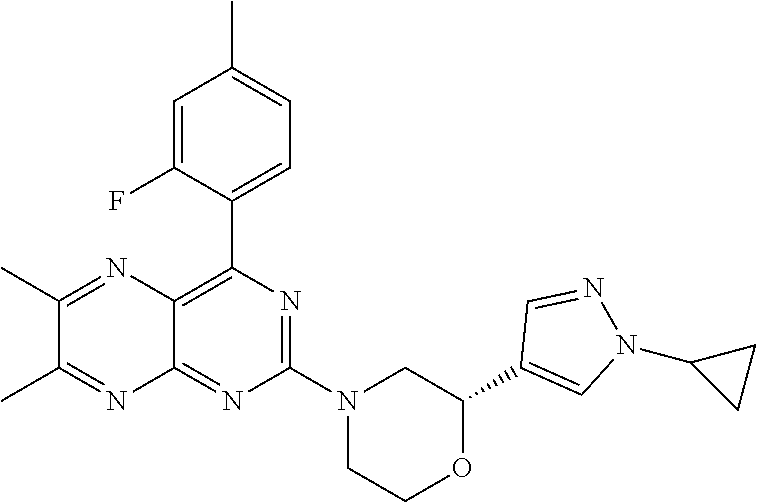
C1(C2=CN(C3CC3)N=C2)OCCN(C2=NC(C3=CC=C(C)C=C3F)=C3C(=N2)N=C(C)C(C)=N3)C1
